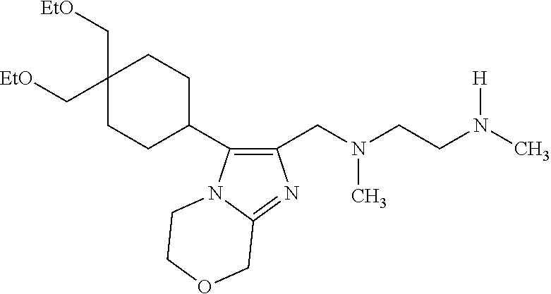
C1(CN(CCN(C)[H])C)=C(C2CCC(C[OEt])(C[OEt])CC2)N2C(=N1)COCC2
